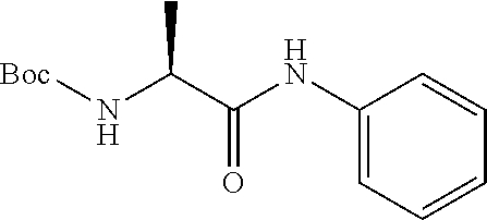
C1=CC=CC=C1NC(C(N[Boc])C)=O
